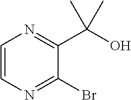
C1=CN=C(Br)C(C(O)(C)C)=N1
